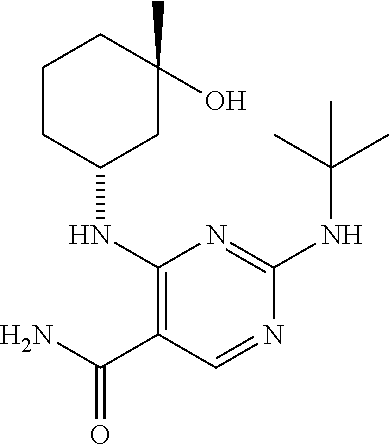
C1CC(NC2=C(C(N)=O)C=NC(NC(C)(C)C)=N2)CC(C)(O)C1
